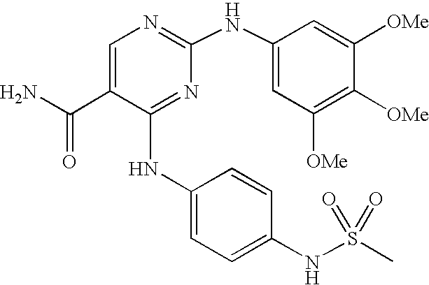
N(C1=NC(NC2=CC([OMe])=C([OMe])C([OMe])=C2)=NC=C1C(N)=O)C1=CC=C(NS(C)(=O)=O)C=C1
